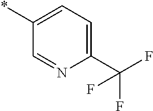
C1(*)=CC=C(C(F)(F)F)N=C1
